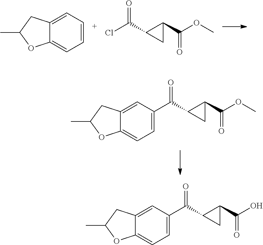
C12=CC(C(=O)C3CC3C(=O)O)=CC=C1OC(C)C2.C12=CC(C(=O)C3CC3C(=O)OC)=CC=C1OC(C)C2.C12=CC=CC=C1OC(C)C2.ClC(=O)C1CC1C(=O)OC
